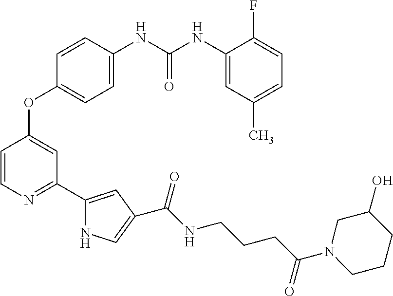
C1=CC(NC(NC2=CC(C)=CC=C2F)=O)=CC=C1OC1=CC(C2=CC(C(NCCCC(N3CCCC(O)C3)=O)=O)=CN2)=NC=C1
